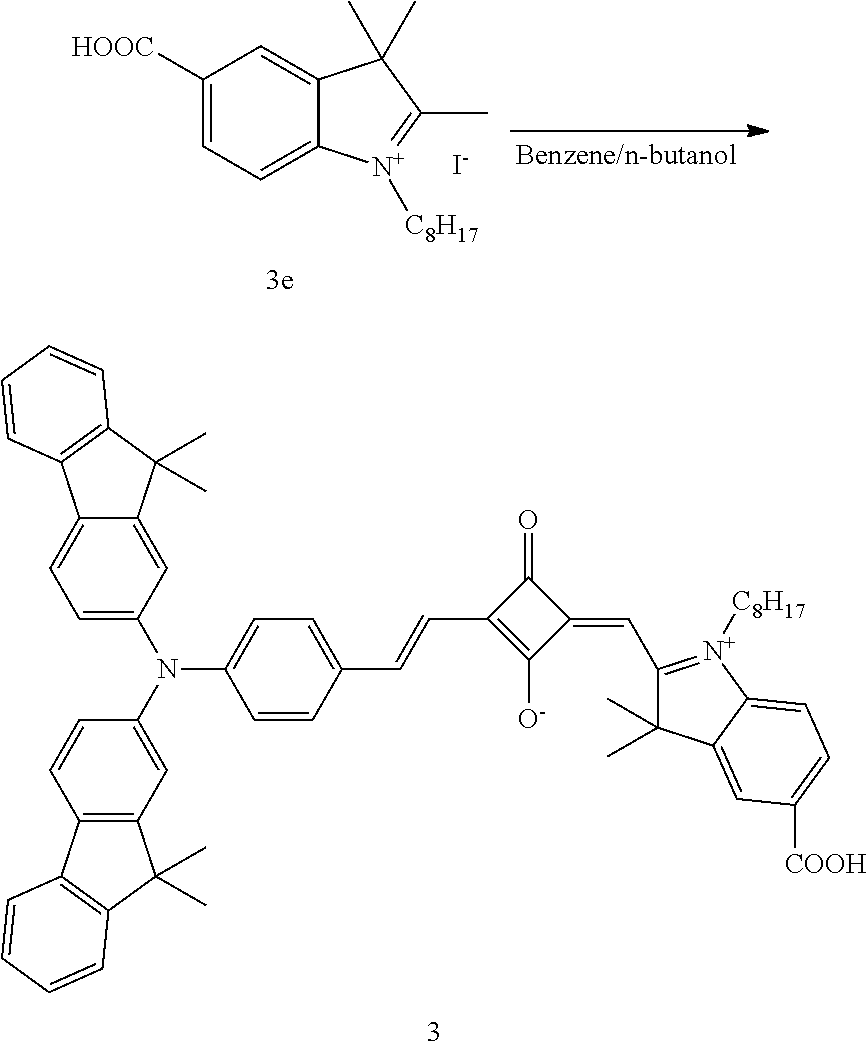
C1([HOOC])=CC=C2C(=C1)C(C)(C)C(C)=[N+]2[C8H17].[I-].C1=CC2=C(C=C1N(C1=CC=C3C(=C1)C(C)(C)C1=C3C=CC=C1)C1=CC=C(C=CC3=C([O-])C(=CC4=[N+]([C8H17])C5=CC=C([COOH])C=C5C4(C)C)C3=O)C=C1)C(C)(C)C1=C2C=CC=C1
